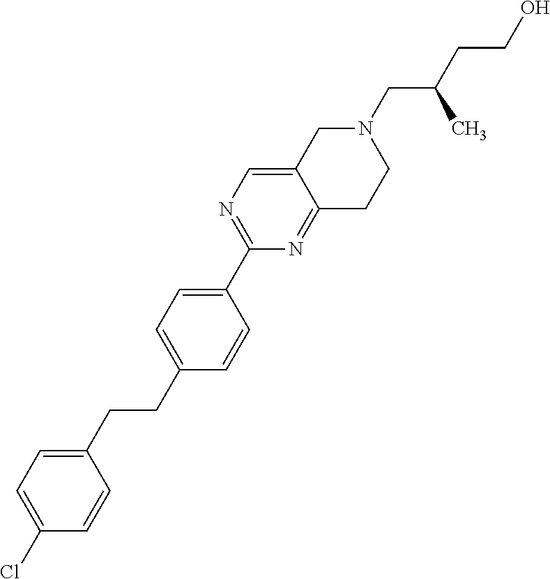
C1(Cl)=CC=C(CCC2=CC=C(C3=NC=C4C(=N3)CCN(CC(C)CCO)C4)C=C2)C=C1
